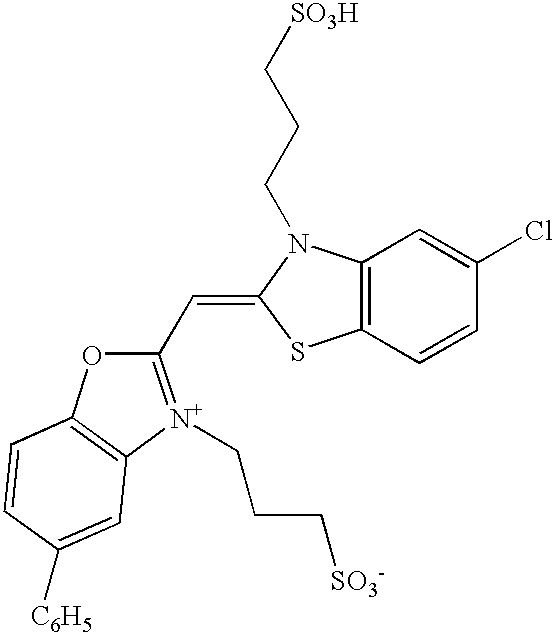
C1(C=C2N(CCC[SO3H])C3=C(S2)C=CC(Cl)=C3)=[N+](CCC[SO3-])C2=C(O1)C=CC([C6H5])=C2
